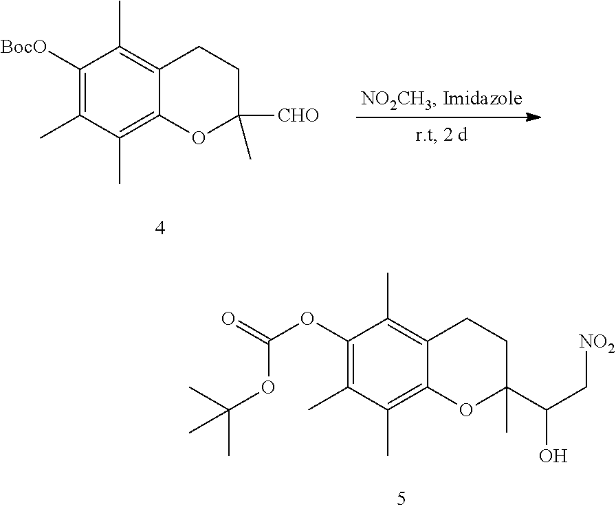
C1([BocO])=C(C)C(C)=C2C(=C1C)CCC([CHO])(C)O2.C1(OC(OC(C)(C)C)=O)=C(C)C(C)=C2C(=C1C)CCC(C(O)C[NO2])(C)O2
